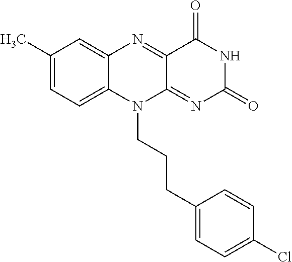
C1(C)=CC=C2C(=C1)N=C1C(=NC(=O)NC1=O)N2CCCC1=CC=C(Cl)C=C1
